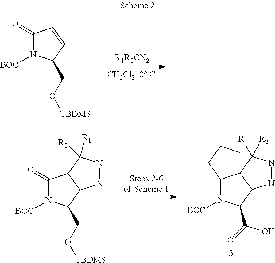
C1(=O)N([BOC])C(CO[TBDMS])C=C1.C1(=O)N([BOC])C(CO[TBDMS])C2C1C([R1])([R2])N=N2.C12N([BOC])C(C(=O)O)C3N=NC([R2])([R1])C13CCC2
